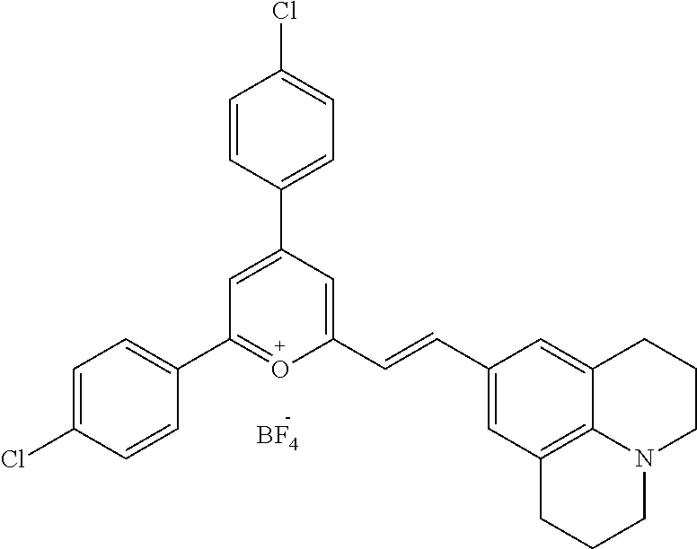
[BF4].C1=C(C2=CC=C(Cl)C=C2)C=C(C=CC2=CC3=C4C(=C2)CCCN4CCC3)O=C1C1=CC=C(Cl)C=C1
